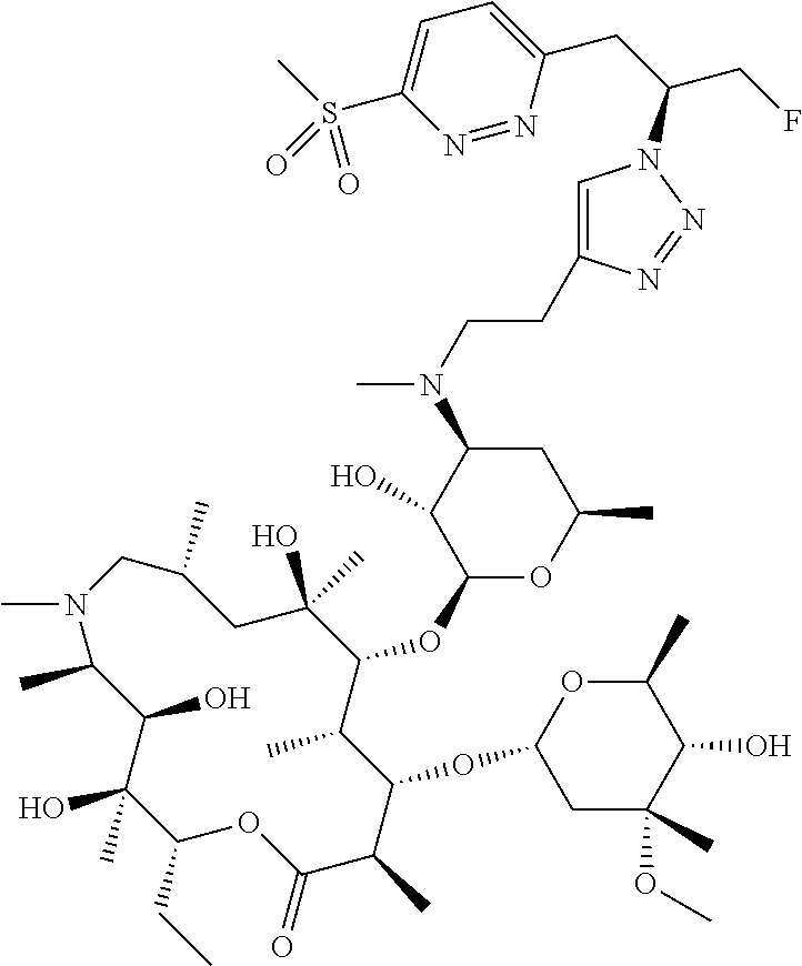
C1(O)(C)C(CC)OC(=O)C(C)C(OC2CC(OC)(C)C(O)C(C)O2)C(C)C(OC2OC(C)CC(N(C)CCC3=CN(C(CC4=CC=C(S(C)(=O)=O)N=N4)CF)N=N3)C2O)C(O)(C)CC(C)CN(C)C(C)C1O
